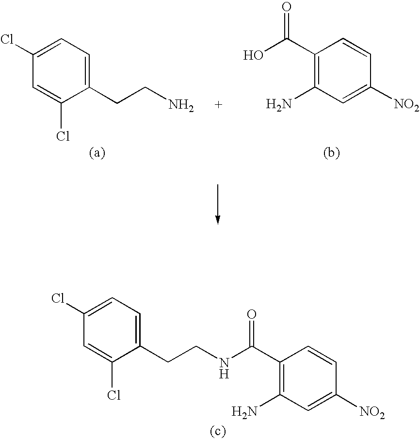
C1(C(O)=O)=C(N)C=C([NO2])C=C1.C1(CCN)=CC=C(Cl)C=C1Cl.C1(CCNC(C2=C(N)C=C([NO2])C=C2)=O)=CC=C(Cl)C=C1Cl
